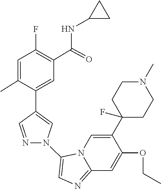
N12C(=NC=C1N1C=C(C3=CC(C(NC4CC4)=O)=C(F)C=C3C)C=N1)C=C(OCC)C(C1(F)CCN(C)CC1)=C2
